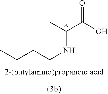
N(CCCC)C(C(O)=O)C.*
